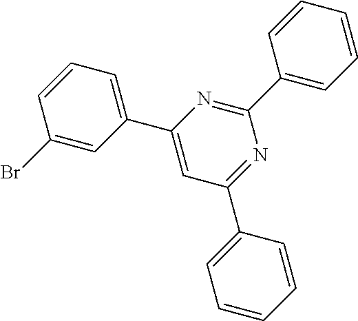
C1=C(C2=CC(C3=CC=CC=C3)=NC(C3=CC=CC=C3)=N2)C=C(Br)C=C1
